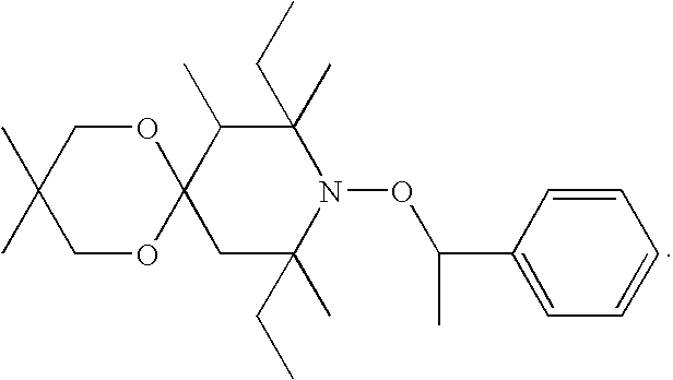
C1(CC)(C)C(C)C2(CC(CC)(C)N1OC(C1=CC=CC=C1)C)OCC(C)(C)CO2
